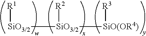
[R1][SiO3/2][SiO3/2]([R2])[SiO(OR4)][R3]
